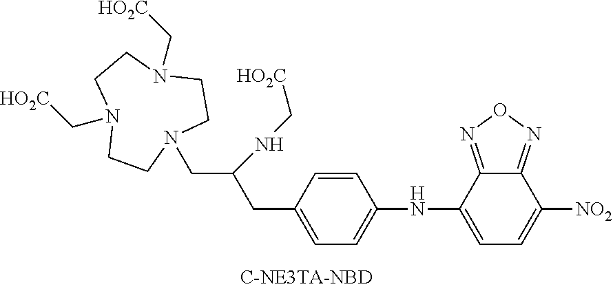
N1(C[HO2C])CCN(C[HO2C])CCN(CC(CC2=CC=C(NC3=CC=C([NO2])C4=NON=C34)C=C2)NC[HO2C])CC1
